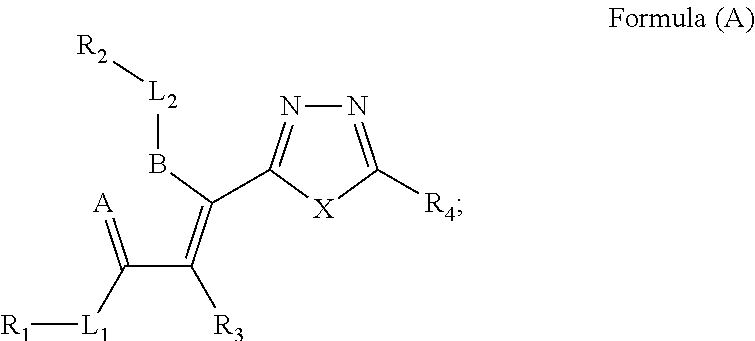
[L2]([R2])BC(=C(C(=[A])[L1][R1])[R3])C1=NN=C([R4])[X]1
